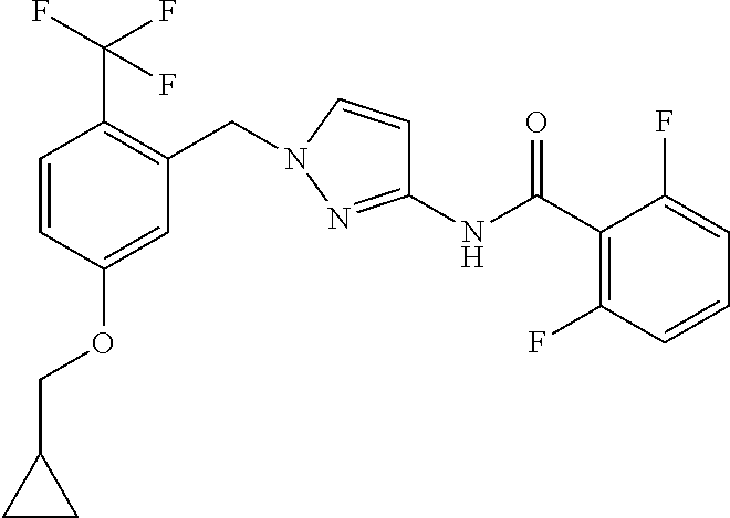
C1=CC(OCC2CC2)=CC(CN2C=CC(NC(C3=C(F)C=CC=C3F)=O)=N2)=C1C(F)(F)F
